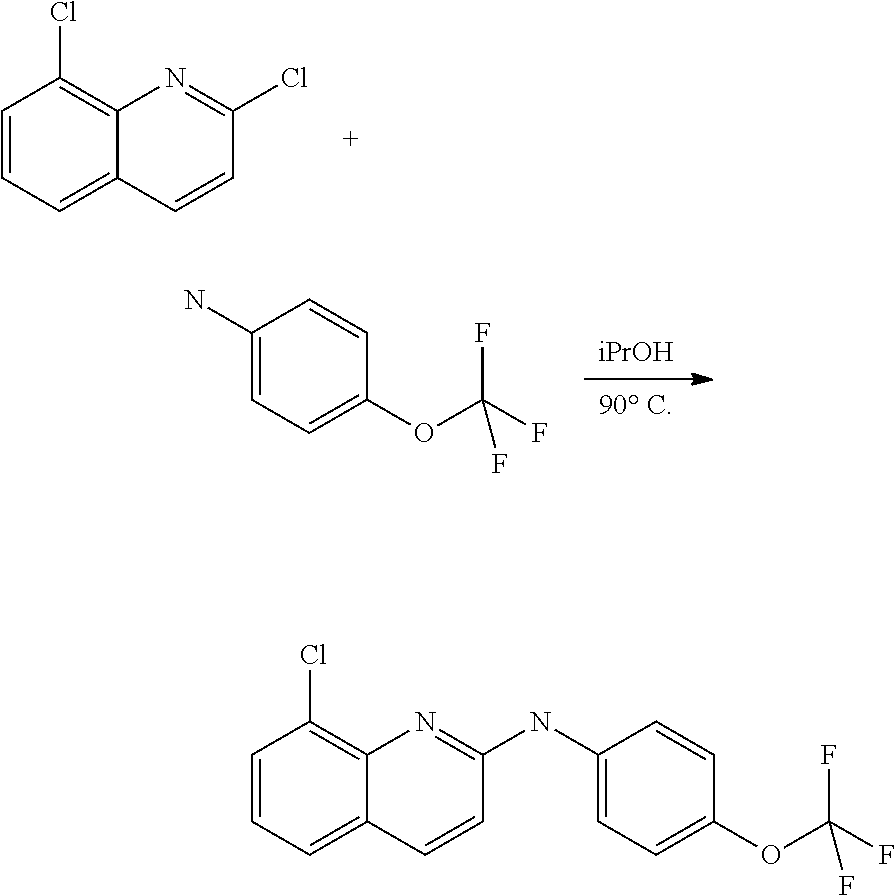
C1=CC=C2C(=C1Cl)N=C(Cl)C=C2.[iPrOH].[90 C].C1(N)=CC=C(OC(F)(F)F)C=C1.C1=CC=C2C(=C1Cl)N=C(NC1=CC=C(OC(F)(F)F)C=C1)C=C2
